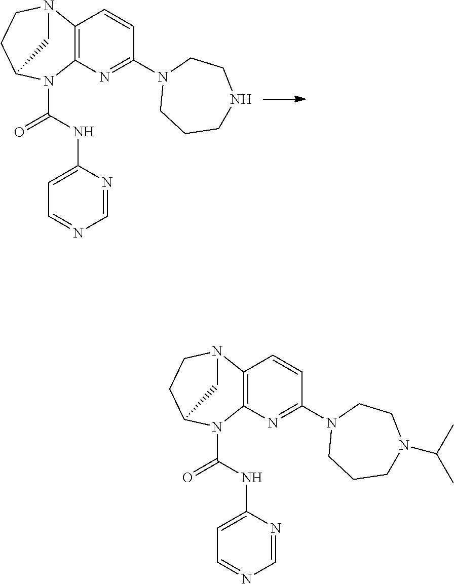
C12=C(N=C(N3CCCNCC3)C=C1)N(C(NC1=CC=NC=N1)=O)C1CCN2C1.C12=C(N=C(N3CCCN(C(C)C)CC3)C=C1)N(C(NC1=CC=NC=N1)=O)C1CCN2C1
